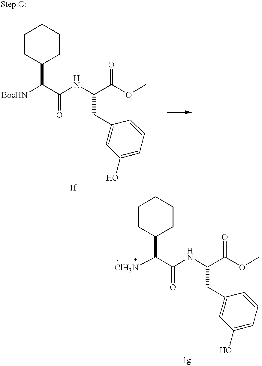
[BocHN]C(C(NC(C(OC)=O)CC1=CC(O)=CC=C1)=O)C1CCCCC1.[ClH3N]C(C(NC(C(OC)=O)CC1=CC(O)=CC=C1)=O)C1CCCCC1
